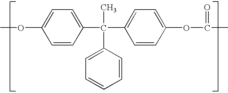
C1=CC(C(C)(C2=CC=CC=C2)C2=CC=C(OC(=O)C)C=C2)=CC=C1OC
